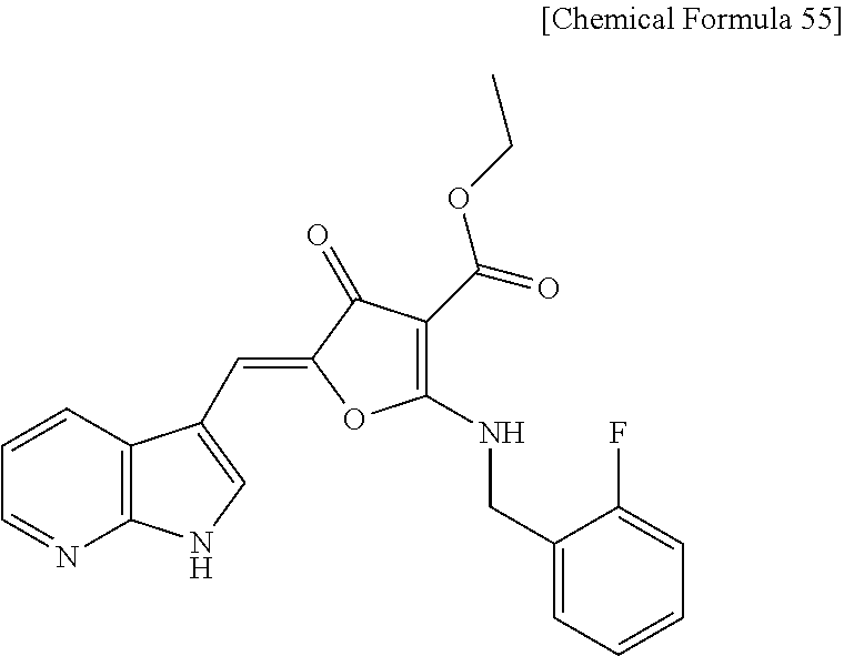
C1=CC2=C(N=C1)NC=C2C=C1OC(NCC2=CC=CC=C2F)=C(C(=O)OCC)C1=O
